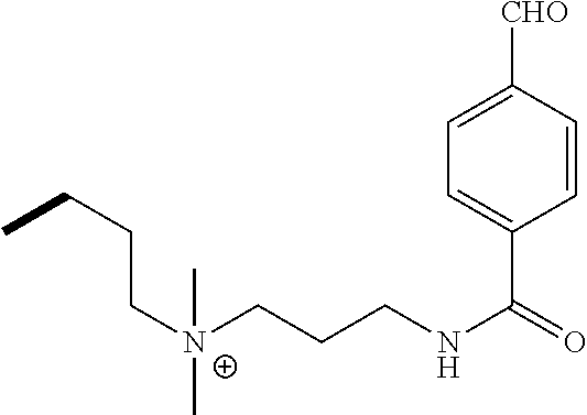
C1=C([CHO])C=CC(C(=O)NCCC[N+](CCCC)(C)C)=C1
